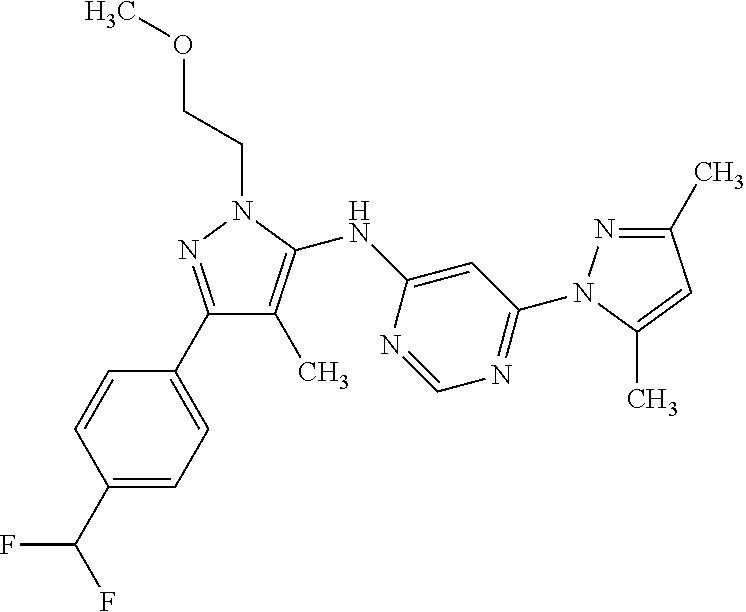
C1(C2=CC=C(C(F)F)C=C2)=NN(CCOC)C(NC2=CC(N3N=C(C)C=C3C)=NC=N2)=C1C
